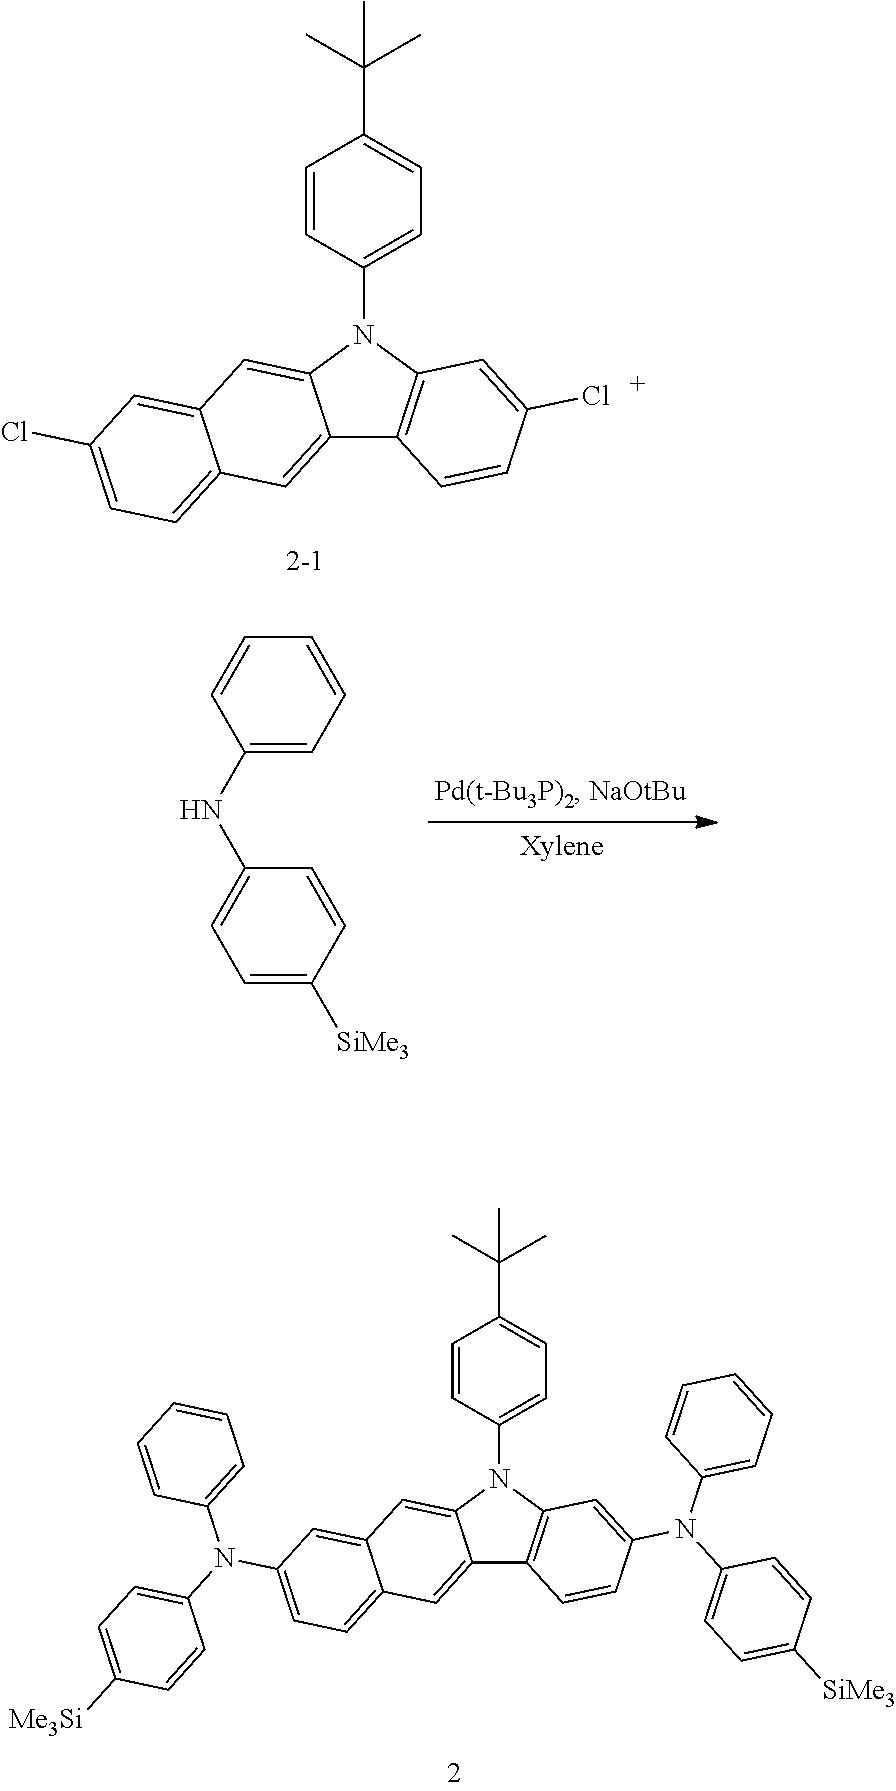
C12=CC3=CC=C(Cl)C=C3C=C1N(C1=CC=C(C(C)(C)C)C=C1)C1=C2C=CC(Cl)=C1.C1=CC(NC2=CC=C([SiMe3])C=C2)=CC=C1.C12=CC3=CC=C(N(C4=CC=C([Me3Si])C=C4)C4=CC=CC=C4)C=C3C=C1N(C1=CC=C(C(C)(C)C)C=C1)C1=C2C=CC(N(C2=CC=C([SiMe3])C=C2)C2=CC=CC=C2)=C1
